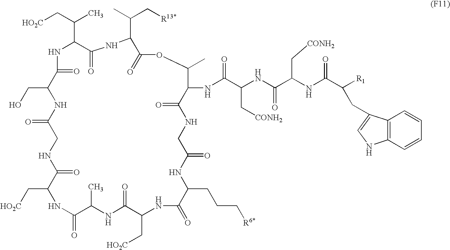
C1(=O)C(CO)NC(=O)CNC(=O)C(C[HO2C])NC(=O)C(C)NC(=O)C(C[HO2C])NC(=O)C(CCC[R6*])NC(=O)CNC(=O)C(NC(C(NC(C(NC(C([R1])CC2=CNC3=C2C=CC=C3)=O)C[CONH2])=O)C[CONH2])=O)C(C)OC(=O)C(C(C)C[R13*])NC(=O)C(C(C[HO2C])C)N1
